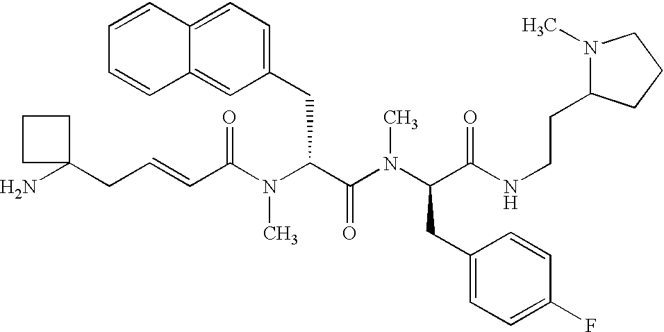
C(C(N(C(C(N(C(C(NCCC1N(C)CCC1)=O)CC1=CC=C(F)C=C1)C)=O)CC1=CC=C2C(=C1)C=CC=C2)C)=O)=CCC1(N)CCC1
